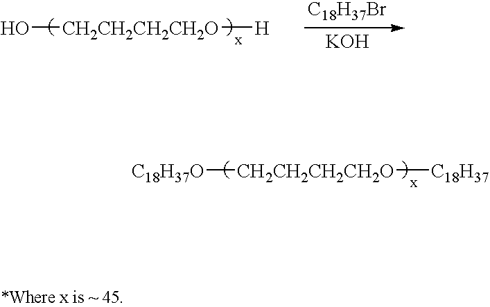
[C18H37O][CH2CH2CH2CH2O][C18H37].O[CH2CH2CH2CH2O][H].[C18H37Br].[KOH]
